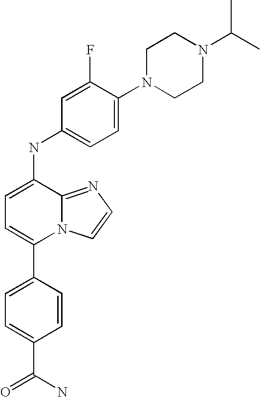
C1(C2=CC=C(C(N)=O)C=C2)=CC=C(NC2=CC=C(N3CCN(C(C)C)CC3)C(F)=C2)C2=NC=CN12
